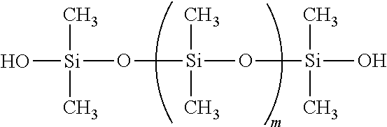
[Si](O[Si](C)(C)O)(C)(C)O[Si](O)(C)C
